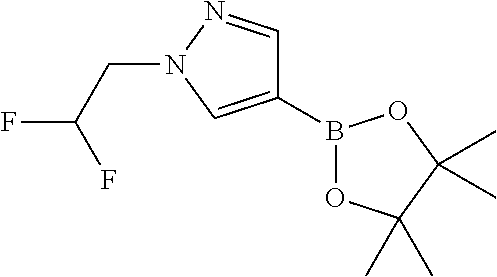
C1(B2OC(C)(C)C(C)(C)O2)=CN(CC(F)F)N=C1
